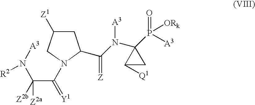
N1(C(C([Z2b])(N([A3])[R2])[Z2a])=[Y1])C(C(N(C2(P([A3])(=O)[ORk])C([Q1])C2)[A3])=[Z])CC([Z1])C1
